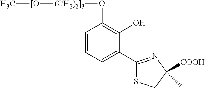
C1=CC=C(C2=NC([COOH])(C)CS2)C(O)=C1O[(CH2)2]3][[O]C
